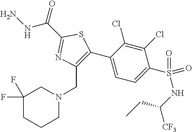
C1(C(=O)NN)=NC(CN2CC(F)(F)CCC2)=C(C2=CC=C(S(NC(CC)[CF3])(=O)=O)C(Cl)=C2Cl)S1
